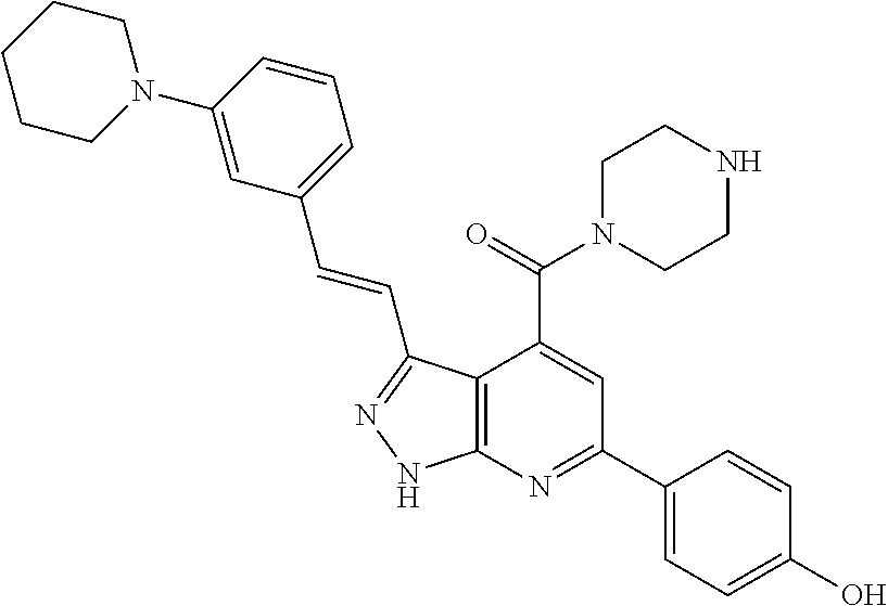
C1=CC(N2CCCCC2)=CC(C=CC2=NNC3=C2C(C(=O)N2CCNCC2)=CC(C2=CC=C(O)C=C2)=N3)=C1
